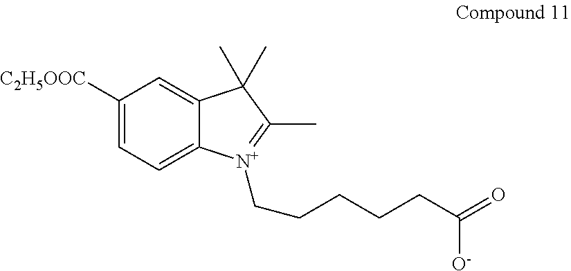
C1([C2H5OOC])=CC=C2C(=C1)C(C)(C)C(C)=[N+]2CCCCCC(=O)[O-]
